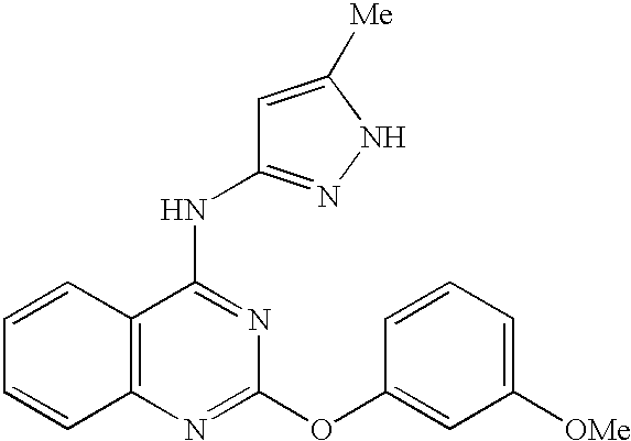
C1=CC2=C(C=C1)N=C(OC1=CC([OMe])=CC=C1)N=C2NC1=NNC([Me])=C1
